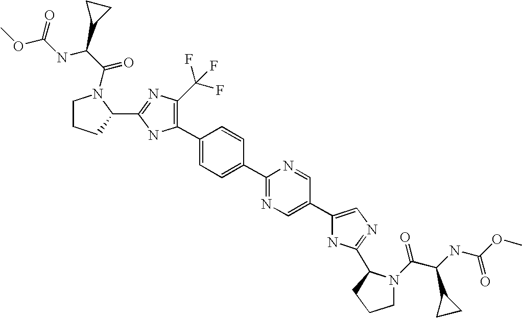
C1(C2=C(C(F)(F)F)N=C(C3N(C(C(C4CC4)NC(OC)=O)=O)CCC3)N2)=CC=C(C2=NC=C(C3=CN=C(C4N(C(C(NC(OC)=O)C5CC5)=O)CCC4)N3)C=N2)C=C1
